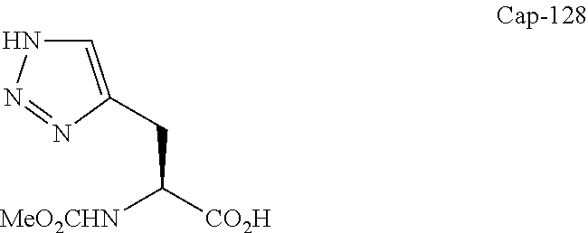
C1=C(CC([CO2H])[MeO2CHN])N=NN1
